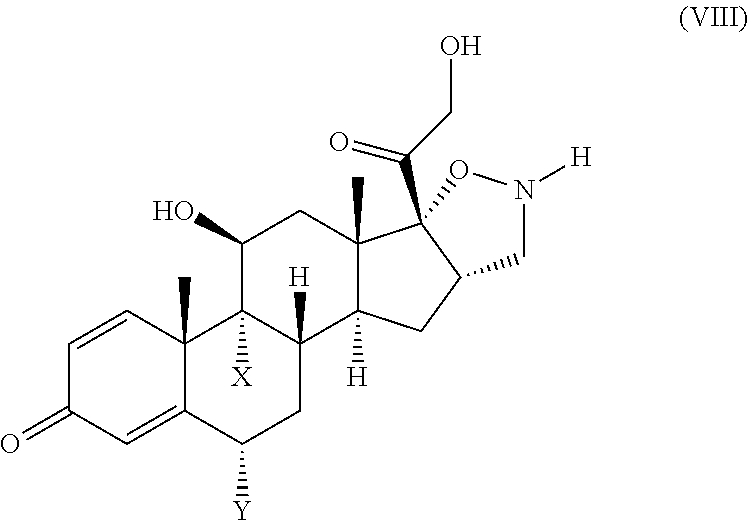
C1=CC2(C)C(=CC1=O)C([Y])CC1([H])C2([X])C(O)CC2(C)C1([H])CC1CN([H])OC21C(CO)=O
